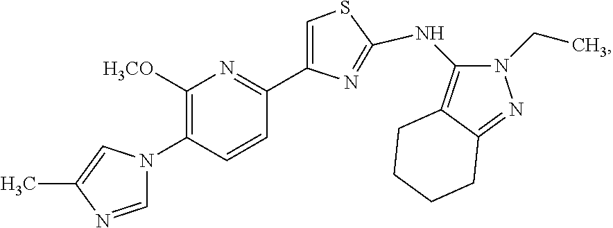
N1(CC)C(NC2=NC(C3=NC([H3CO])=C(N4C=NC(C)=C4)C=C3)=CS2)=C2C(=N1)CCCC2
